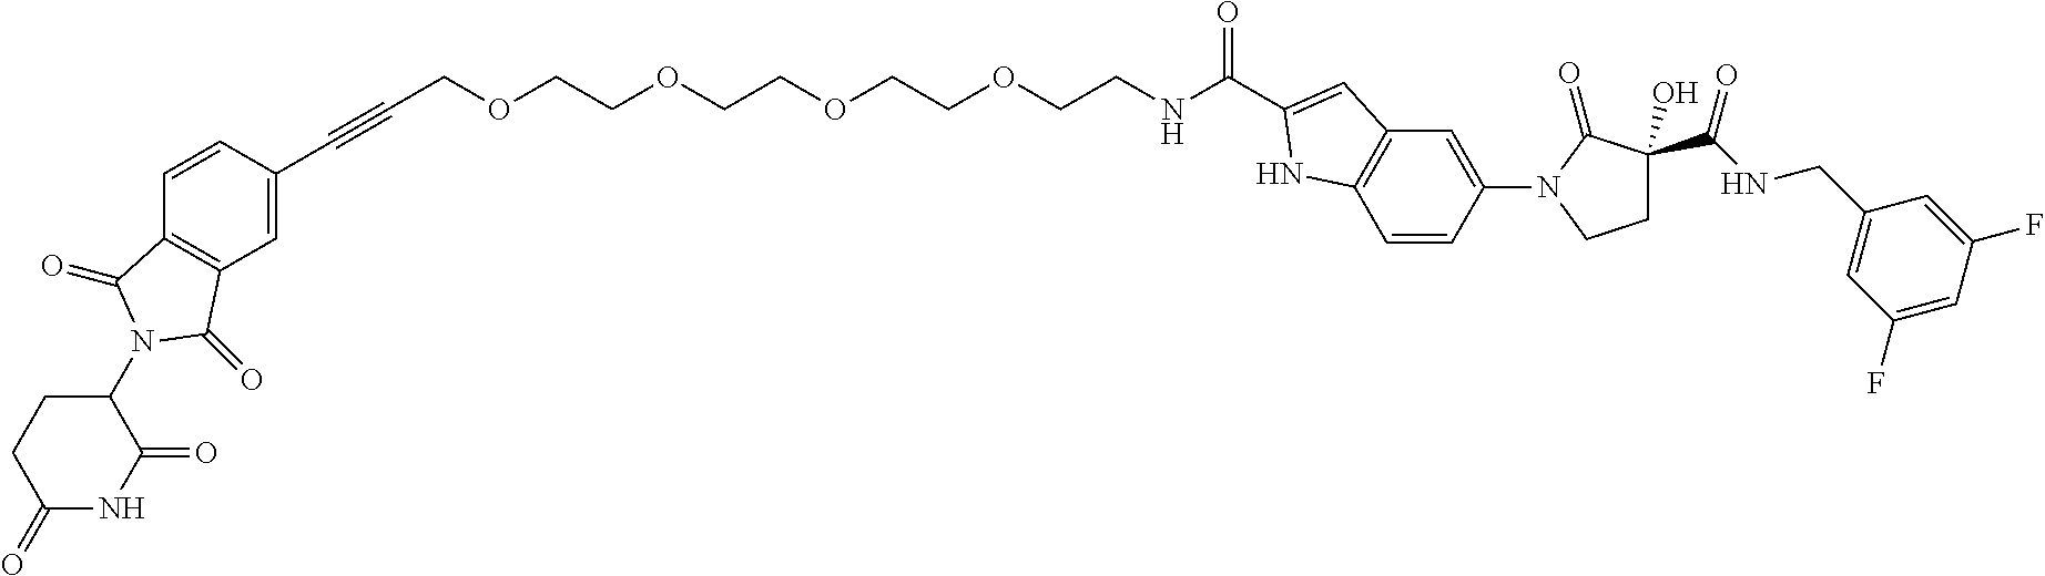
C12=C(C=C(C#CCOCCOCCOCCOCCNC(C3=CC4=C(N3)C=CC(N3CCC(C(NCC5=CC(F)=CC(F)=C5)=O)(O)C3=O)=C4)=O)C=C1)C(=O)N(C1CCC(=O)NC1=O)C2=O
